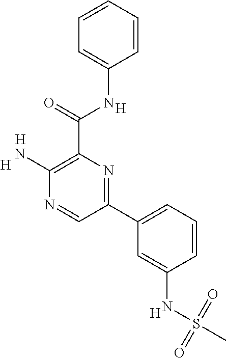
[H].[H].C1(N)=C(C(NC2=CC=CC=C2)=O)N=C(C2=CC=CC(NS(=O)(=O)C)=C2)C=N1.[H].[H]
